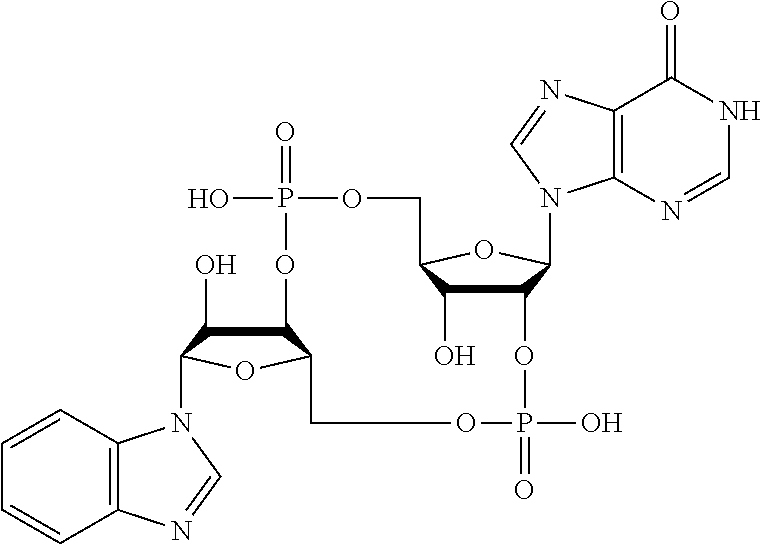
C12C(O)C(N3C4=C(C=CC=C4)N=C3)OC1COP(=O)(O)OC1C(O)C(OC1N1C3=C(C(=O)NC=N3)N=C1)COP(=O)(O)O2
